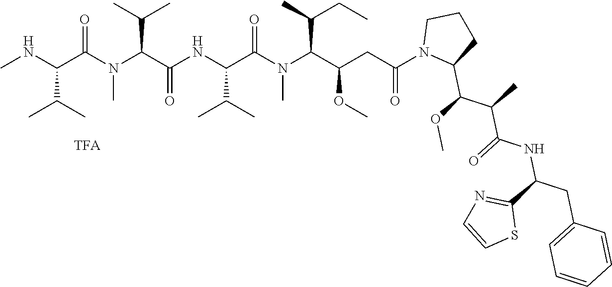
CNC(C(N(C(C(NC(C(N(C(C(CC(N1C(C(C(C(NC(C2=NC=CS2)CC2=CC=CC=C2)=O)C)OC)CCC1)=O)OC)C(CC)C)C)=O)C(C)C)=O)C(C)C)C)=O)C(C)C
